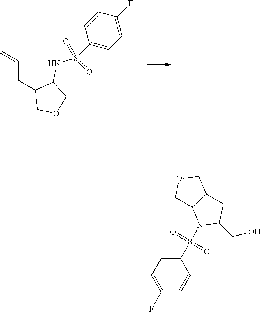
C=CCC1COCC1NS(C1=CC=C(F)C=C1)(=O)=O.C1(S(N2C(CO)CC3C2COC3)(=O)=O)=CC=C(F)C=C1
